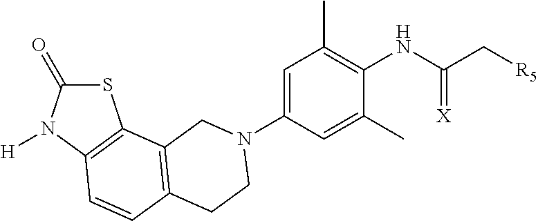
S1C(=O)N([H])C2=C1C1=C(C=C2)CCN(C2=CC(C)=C(NC(C[R5])=[X])C(C)=C2)C1
